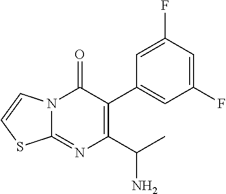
N12C(=NC(C(C)N)=C(C3=CC(F)=CC(F)=C3)C1=O)SC=C2
